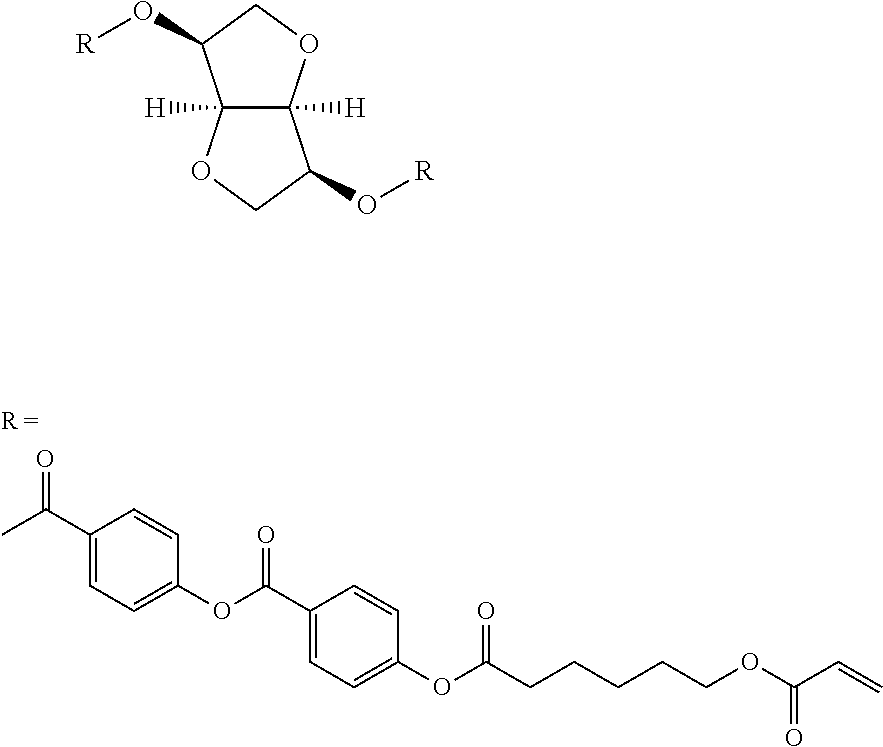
O=C(C1=CC=C(OC(C2=CC=C(OC(CCCCCOC(C=C)=O)=O)C=C2)=O)C=C1)C.C12([H])C([H])(OCC1O[R])C(O[R])CO2
